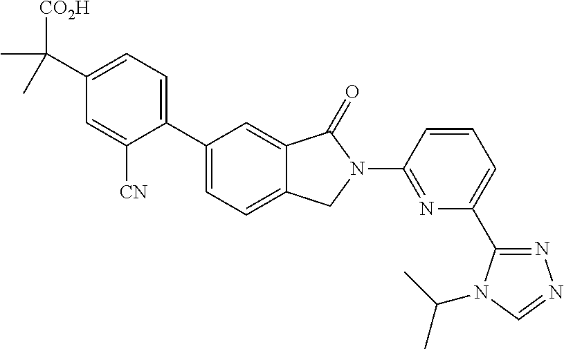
C1(C2=CC=C3C(=C2)C(=O)N(C2=NC(C4=NN=CN4C(C)C)=CC=C2)C3)=CC=C(C([CO2H])(C)C)C=C1[CN]
